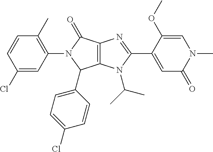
C12=C(N(C(C)C)C(C3=CC(=O)N(C)C=C3OC)=N1)C(C1=CC=C(Cl)C=C1)N(C1=C(C)C=CC(Cl)=C1)C2=O
